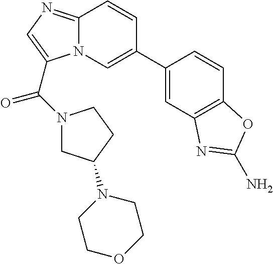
C1(C2=CN3C(=NC=C3C(=O)N3CC(N4CCOCC4)CC3)C=C2)=CC2=C(C=C1)OC(N)=N2
